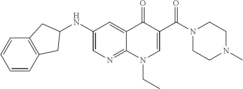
C1(NC2CC3=C(C=CC=C3)C2)=CN=C2C(=C1)C(=O)C(C(N1CCN(C)CC1)=O)=CN2CC
